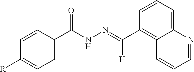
C1(C(=NNC(C2=CC=C([R])C=C2)=O)[H])=C2C(=CC=C1)N=CC=C2
